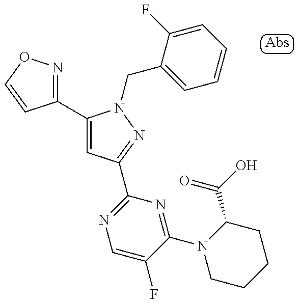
C1(C2=CC(C3=NC=C(F)C(N4CCCCC4C(O)=O)=N3)=NN2CC2=CC=CC=C2F)=NOC=C1
